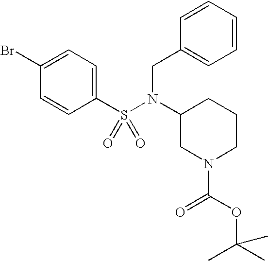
C1(Br)=CC=C(S(N(C2CN(C(OC(C)(C)C)=O)CCC2)CC2=CC=CC=C2)(=O)=O)C=C1
